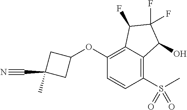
C1(OC2CC(C#N)(C)C2)=C2C(=C(S(=O)(C)=O)C=C1)C(O)C(F)(F)C2F
